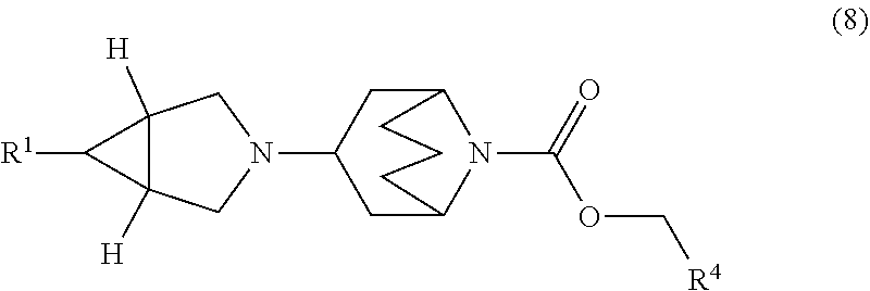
[R4]COC(=O)N1C2CC(N3CC4([H])C([R1])C4([H])C3)CC1CCC2
